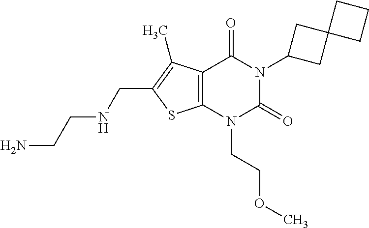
C12=C(N(CCOC)C(=O)N(C3CC4(C3)CCC4)C1=O)SC(CNCCN)=C2C
